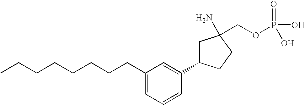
C1(CCCCCCCC)=CC=CC(C2CC(N)(COP(O)(=O)O)CC2)=C1
